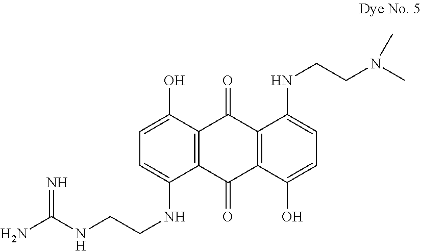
C12=C(C(O)=CC=C1NCCNC(N)=N)C(=O)C1=C(C2=O)C(O)=CC=C1NCCN(C)C
